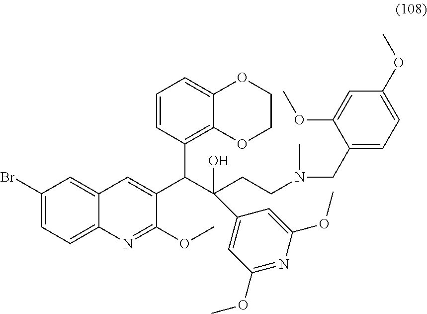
C1(Br)=CC=C2C(=C1)C=C(C(C(CCN(CC1=CC=C(OC)C=C1OC)C)(O)C1=CC(OC)=NC(OC)=C1)C1=C3C(=CC=C1)OCCO3)C(OC)=N2
